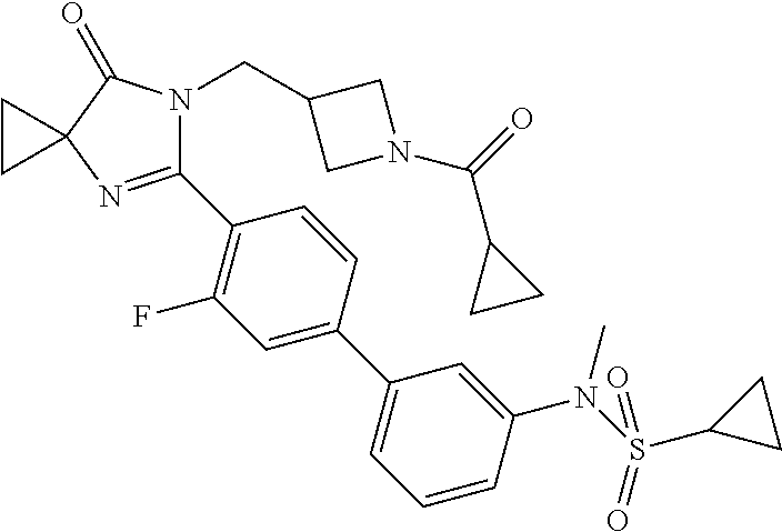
C1(C2=C(F)C=C(C3=CC=CC(N(S(C4CC4)(=O)=O)C)=C3)C=C2)=NC2(C(=O)N1CC1CN(C(=O)C3CC3)C1)CC2
